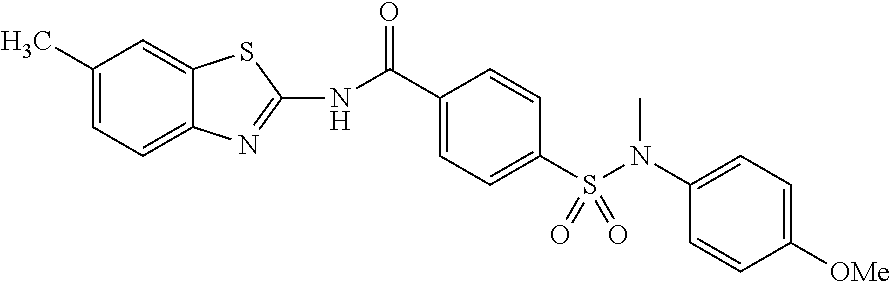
C1(C)=CC=C2C(=C1)SC(NC(C1=CC=C(S(N(C)C3=CC=C([OMe])C=C3)(=O)=O)C=C1)=O)=N2
